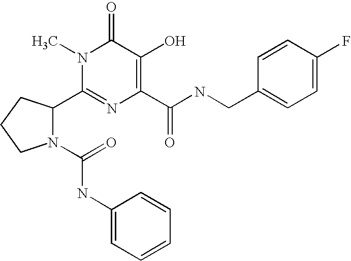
C1(C2N(C(=O)NC3=CC=CC=C3)CCC2)=NC(C(NCC2=CC=C(F)C=C2)=O)=C(O)C(=O)N1C
